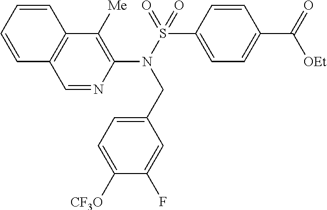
C1=NC(N(S(=O)(C2=CC=C(C(=O)[OEt])C=C2)=O)CC2=CC=C([CF3O])C(F)=C2)=C([Me])C2=C1C=CC=C2
